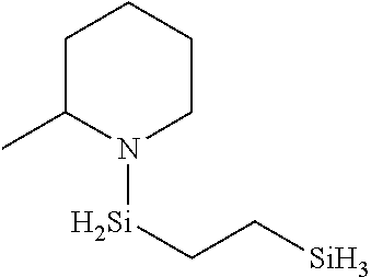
N1([Si]CC[Si])CCCCC1C
